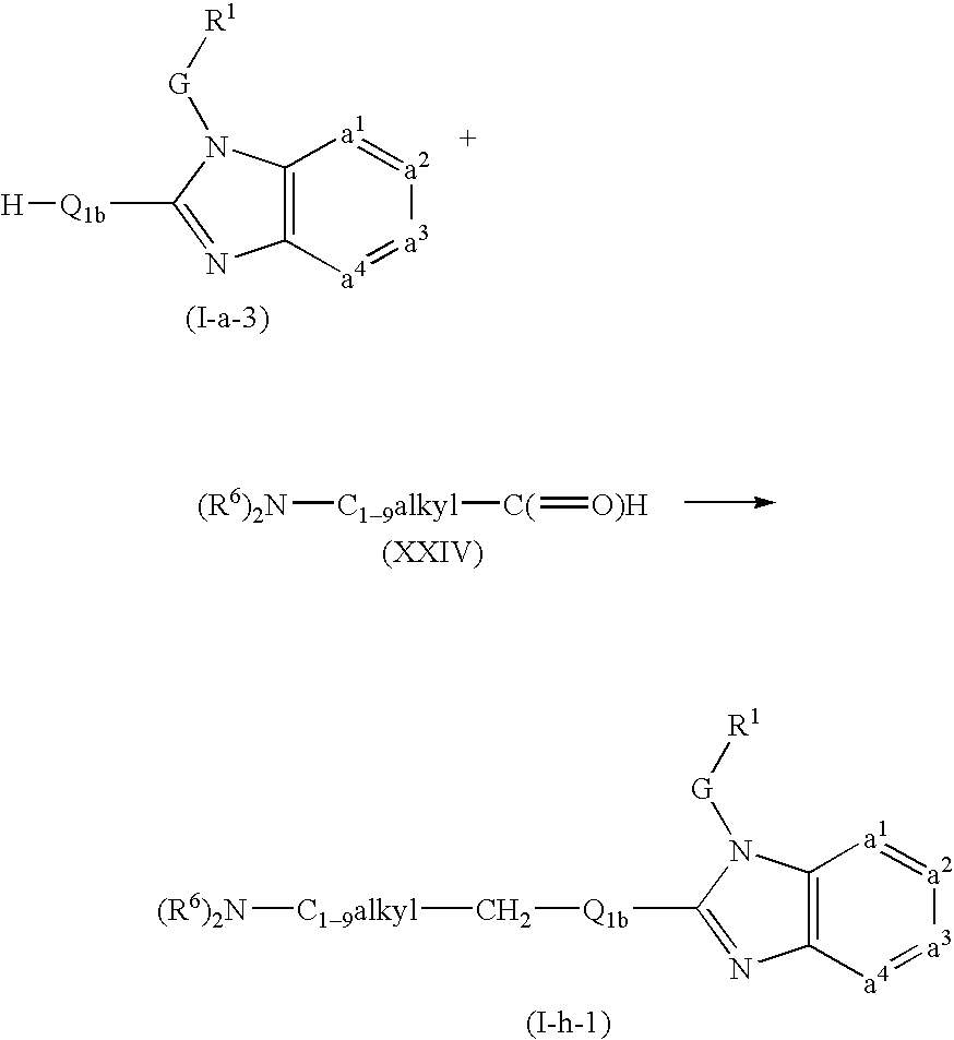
[(I-h-1)].C12=C([a4]=[a3][a2]=[a1]1)N=C([Q1b]C[C19alkyl][(R6)2N])N2[G][R1].[(I-a-3)].C12=C([a4]=[a3][a2]=[a1]1)N=C([Q1b][H])N2[G][R1].[(R6)2N][C19alkyl][C(]=[O)H]
